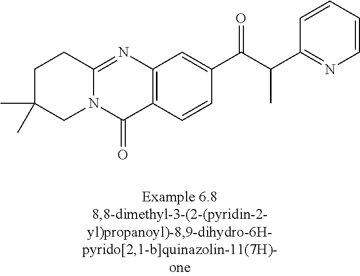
N12C(=NC3=C(C1=O)C=CC(C(C(C1=NC=CC=C1)C)=O)=C3)CCC(C)(C)C2
